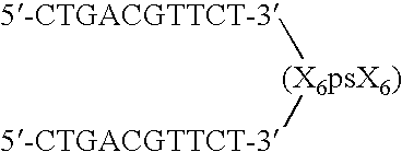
[(X6psX6)]([5-CTGACGTTCT-3])[5-CTGACGTTCT-3]
